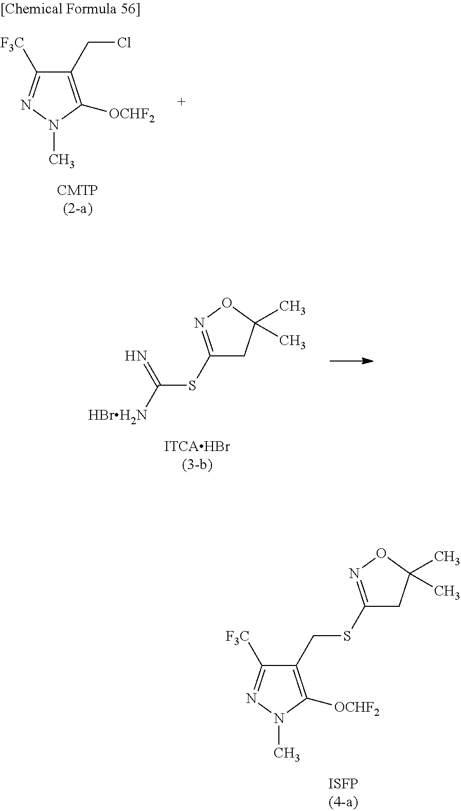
C1(SC([HBrH2N])=N)=NOC(C)(C)C1.C1(SCC2=C([OCHF2])N(C)N=C2[F3C])=NOC(C)(C)C1.C1(CCl)=C([OCHF2])N(C)N=C1[F3C]
